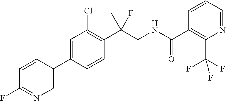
C1(C2=CN=C(F)C=C2)=CC(Cl)=C(C(C)(F)CNC(=O)C2=C(C(F)(F)F)N=CC=C2)C=C1
